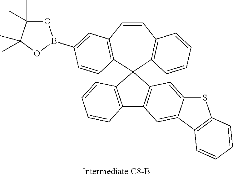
C12=CC3=C(C=C1C1=C(S2)C=CC=C1)C1=C(C32C3=C(C=CC4=C2C=CC(B2OC(C)(C)C(C)(C)O2)=C4)C=CC=C3)C=CC=C1
